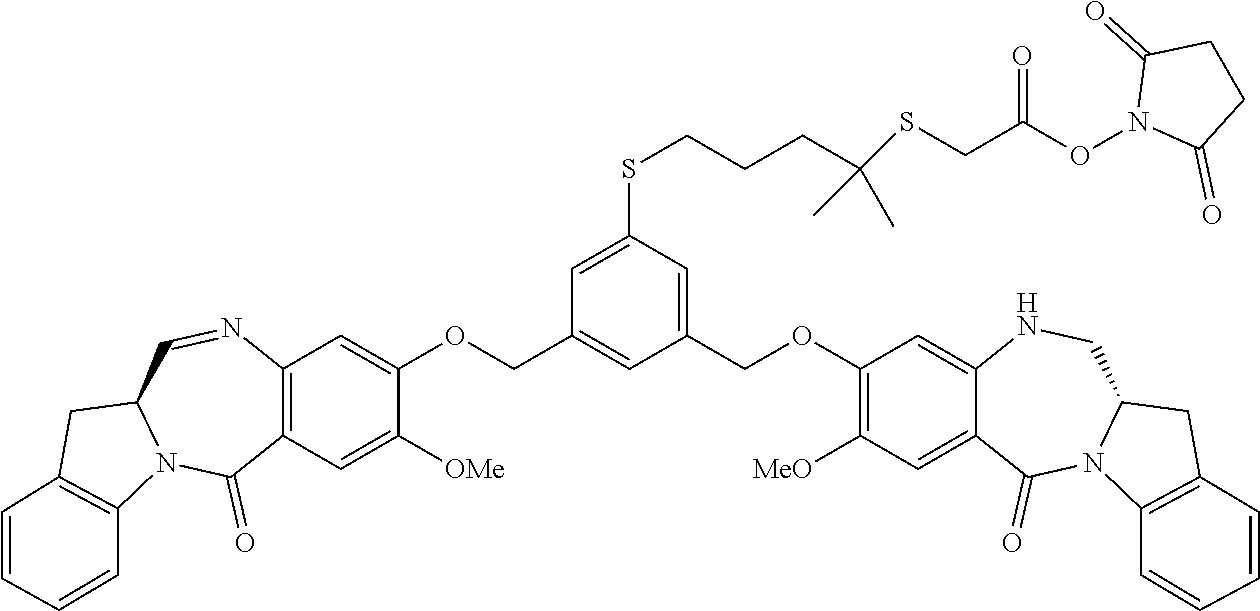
C1(COC2=CC3=C(C=C2[OMe])C(=O)N2C(C=N3)CC3=C2C=CC=C3)=CC(COC2=C([MeO])C=C3C(=C2)NCC2N(C3=O)C3=C(C2)C=CC=C3)=CC(SCCCC(SCC(ON2C(=O)CCC2=O)=O)(C)C)=C1
